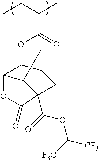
C(C(C)C(OC1C2C3CC1CC3(C(=O)OC([F3C])[CF3])C(=O)O2)=O)C
